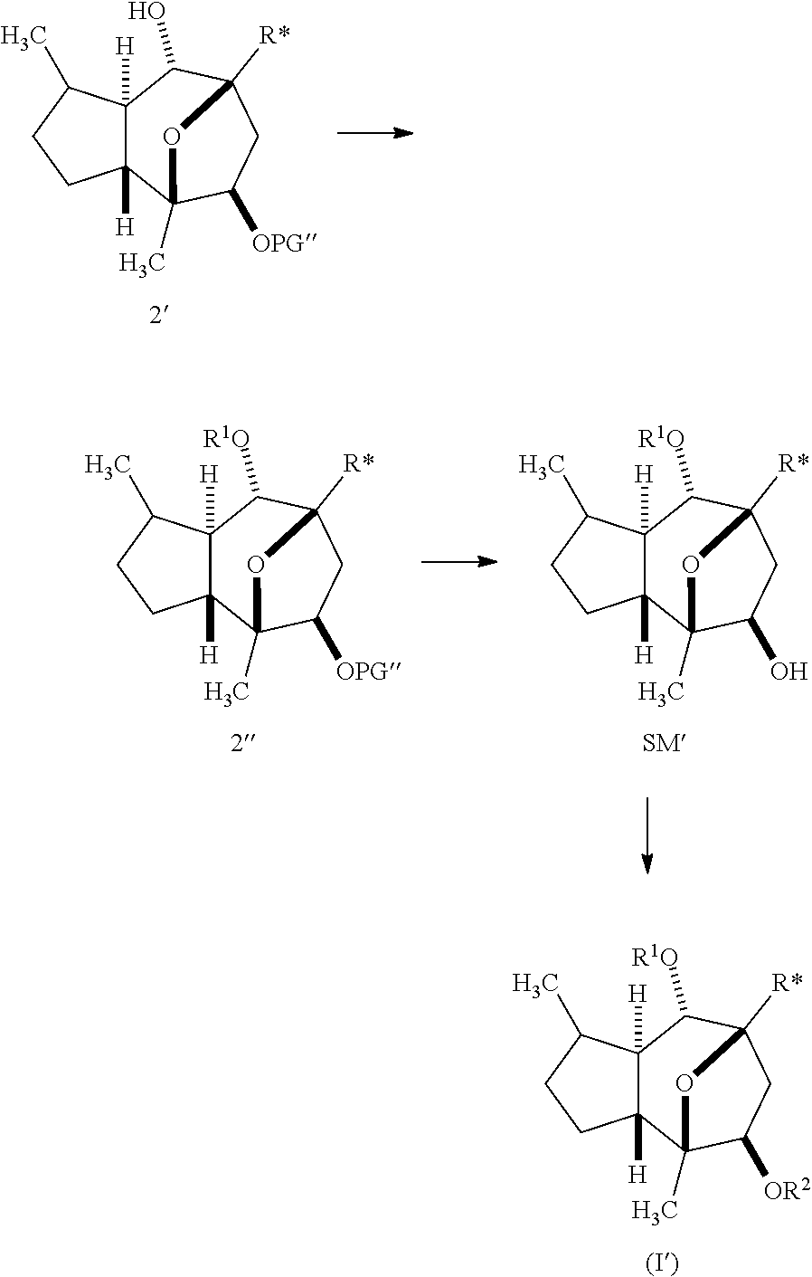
C12([H])C([H])(C(C)CC1)C([R1O])C1([R*])CC([OR2])C2(C)O1.C12([H])C([H])(C(C)CC1)C(O)C1([R*])CC([OPG])C2(C)O1.C12([H])C([H])(C(C)CC1)C([R1O])C1([R*])CC([OPG])C2(C)O1.C12([H])C([H])(C(C)CC1)C([R1O])C1([R*])CC(O)C2(C)O1
